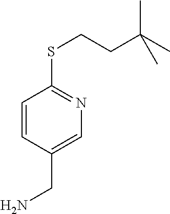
C1=CC(CN)=CN=C1SCCC(C)(C)C
